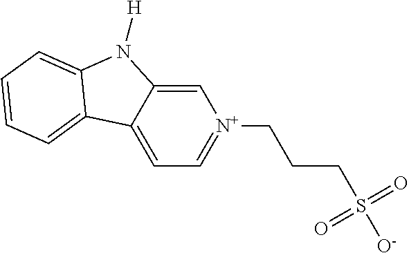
C1=C2C(=CC=[N+]1CCCS([O-])(=O)=O)C1=CC=CC=C1N2[H]
